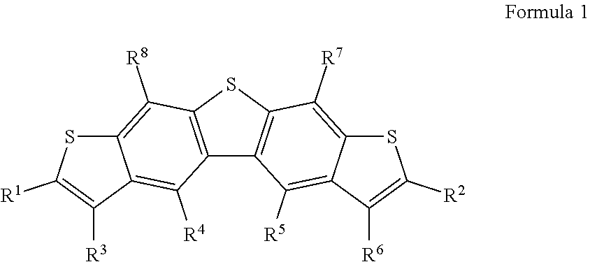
C12=C(SC3=C1C([R5])=C1C(=C3[R7])SC([R2])=C1[R6])C([R8])=C1C(=C2[R4])C([R3])=C([R1])S1
